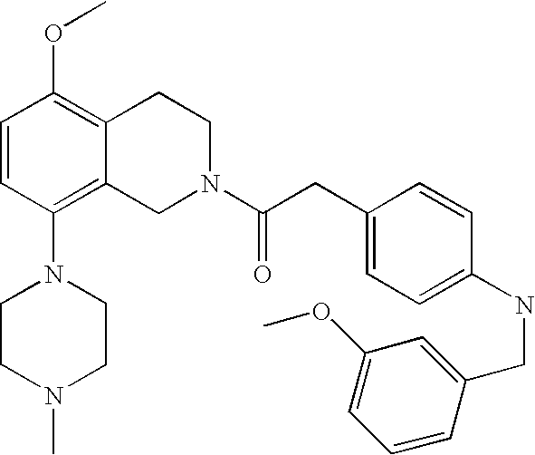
C1=CC(N2CCN(C)CC2)=C2C(=C1OC)CCN(C(CC1=CC=C(NCC3=CC(OC)=CC=C3)C=C1)=O)C2
